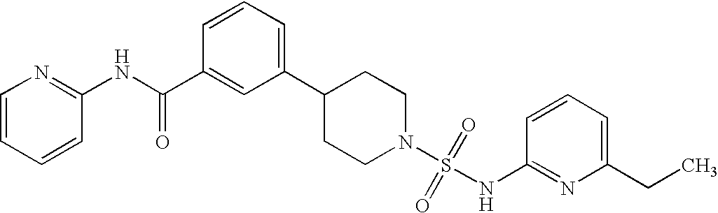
C1(C2=CC=CC(C(NC3=NC=CC=C3)=O)=C2)CCN(S(=O)(=O)NC2=NC(CC)=CC=C2)CC1
